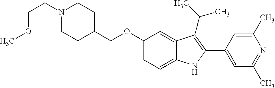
C(C1CCN(CCOC)CC1)OC1=CC=C2C(=C1)C(C(C)C)=C(C1=CC(C)=NC(C)=C1)N2
